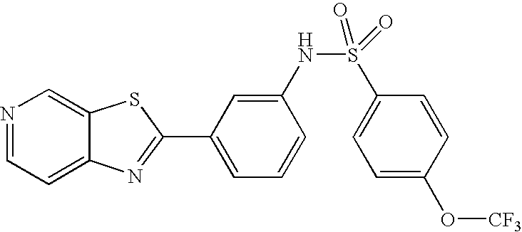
N1=CC=C2C(=C1)SC(C1=CC=CC(NS(=O)(C3=CC=C(O[CF3])C=C3)=O)=C1)=N2
